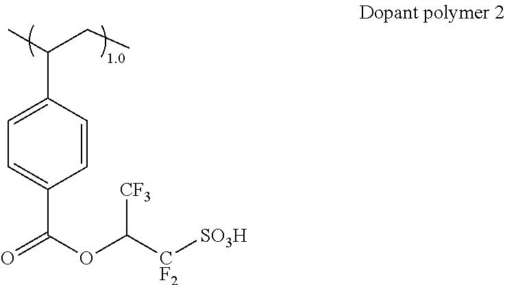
C1(C(C)CC)=CC=C(C(=O)OC([CF2][SO3H])[CF3])C=C1
